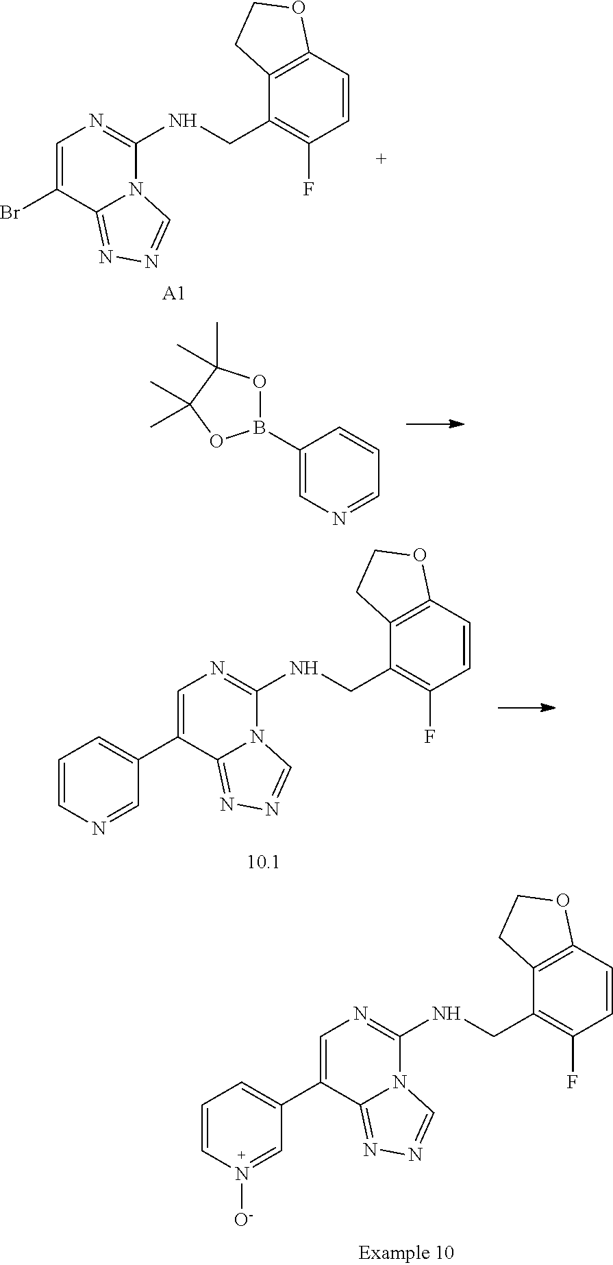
C1=C(C2=CC=CN([O-])=C2)C2=NN=CN2C(NCC2=C(F)C=CC3=C2CCO3)=N1.C1=C(Br)C2=NN=CN2C(NCC2=C(F)C=CC3=C2CCO3)=N1.[A1].B1(C2=CN=CC=C2)OC(C)(C)C(C)(C)O1.C1=C(C2=CC=CN=C2)C2=NN=CN2C(NCC2=C(F)C=CC3=C2CCO3)=N1
